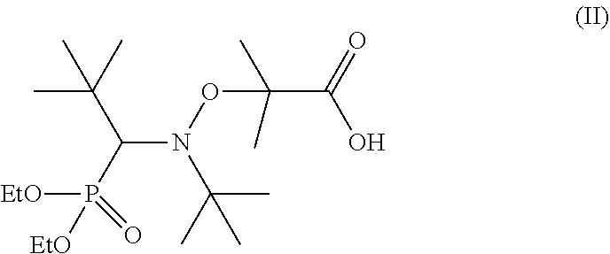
C(N(C(C)(C)C)OC(C(=O)O)(C)C)(P(=O)([EtO])[EtO])C(C)(C)C
